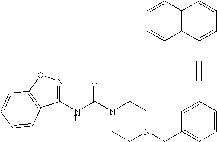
N(C(N1CCN(CC2=CC=CC(C#CC3=CC=CC4=C3C=CC=C4)=C2)CC1)=O)C1=NOC2=C1C=CC=C2
